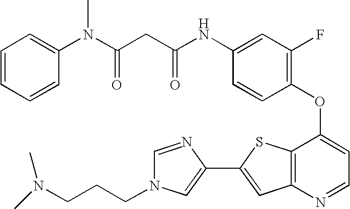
C1=CC=C(N(C(CC(NC2=CC(F)=C(OC3=CC=NC4=C3SC(C3=CN(CCCN(C)C)C=N3)=C4)C=C2)=O)=O)C)C=C1
